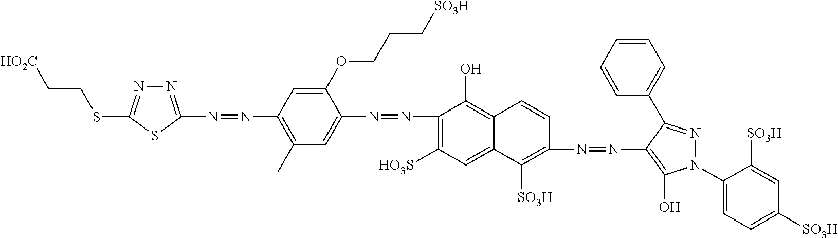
[HO2C]CCSC1=NN=C(N=NC2=C(C)C=C(N=NC3=C([HO3S])C=C4C(=C3O)C=CC(N=NC3=C(O)N(C5=CC=C([SO3H])C=C5[SO3H])N=C3C3=CC=CC=C3)=C4[SO3H])C(OCCC[SO3H])=C2)S1
